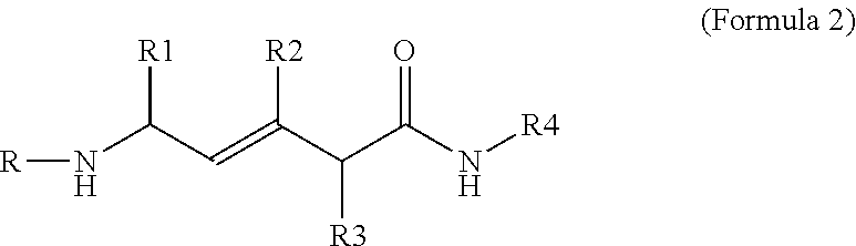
[R]NC(C=C(C([R3])C(N[R4])=O)[R2])[R1]
